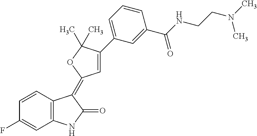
C1=CC(F)=CC2=C1C(=C1C=C(C3=CC=CC(C(NCCN(C)C)=O)=C3)C(C)(C)O1)C(=O)N2
